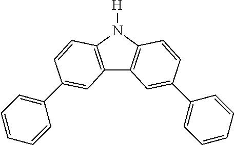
C12=C(N([H])C3=C1C=C(C1=CC=CC=C1)C=C3)C=CC(C1=CC=CC=C1)=C2
